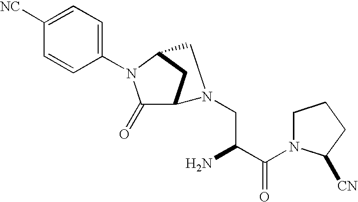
C1(=O)C2CC(N1C1=CC=C([NC])C=C1)CN2CC(C(N1CCCC1[CN])=O)N
